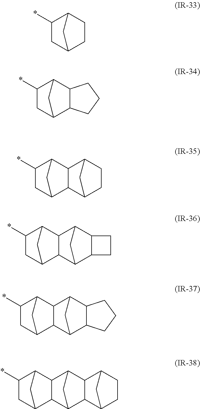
C1(*)CC2CCC1C2.C1(*)CC2C3C(C1C2)CCC3.C1(*)CC2C3C(C1C2)C1CCC3C1.C1(*)CC2C3C(C1C2)C1C2C(C3C1)CC2.C1(*)CC2C3C(C1C2)C1C2C(C3C1)CCC2.C1(*)CC2C3C(C1C2)C1C2C(C3C1)C1CCC2C1
